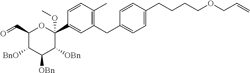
C(=C)COCCCCC1=CC=C(CC2=C(C)C=CC(C3(OC)OC(C=O)C([BnO])C([OBn])C3[OBn])=C2)C=C1
